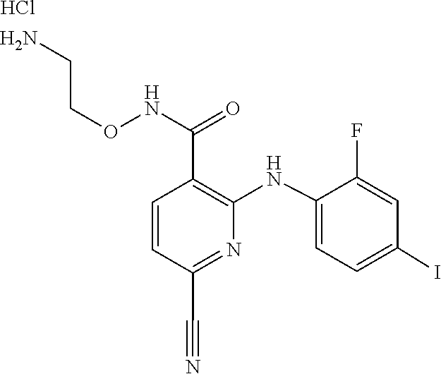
C1(NC2=C(C(NOCCN)=O)C=CC(C#N)=N2)=CC=C(I)C=C1F.Cl
